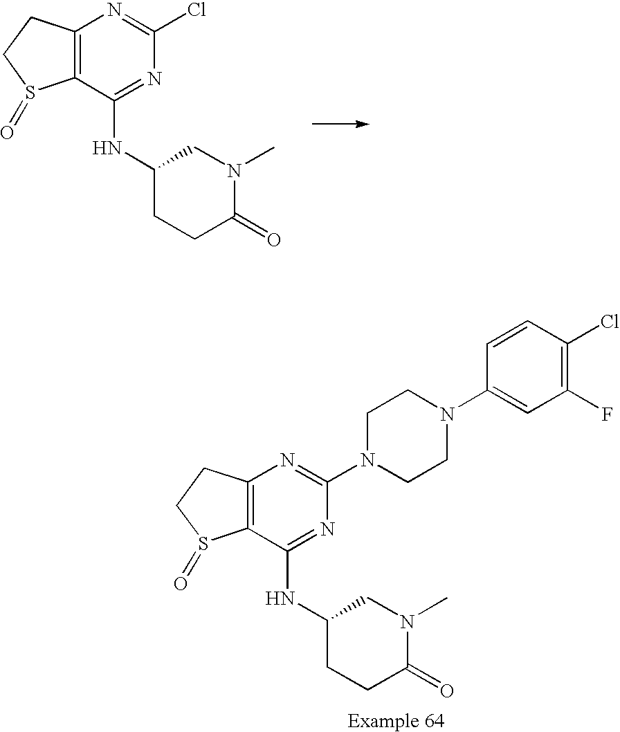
C12=C(C(NC3CN(C)C(=O)CC3)=NC(Cl)=N1)S(=O)CC2.C12=C(C(NC3CN(C)C(=O)CC3)=NC(N3CCN(C4=CC(F)=C(Cl)C=C4)CC3)=N1)S(=O)CC2
